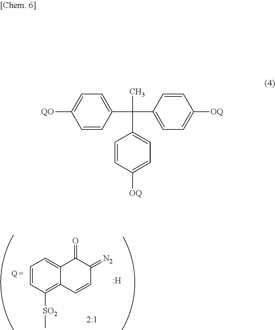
C1=CC([SO2]C)=C2C(=C1)C(=O)C(=[N2])C=C2.[H].[2:1].[QO]C1=CC=C(C(C)(C2=CC=C([OQ])C=C2)C2=CC=C([OQ])C=C2)C=C1
